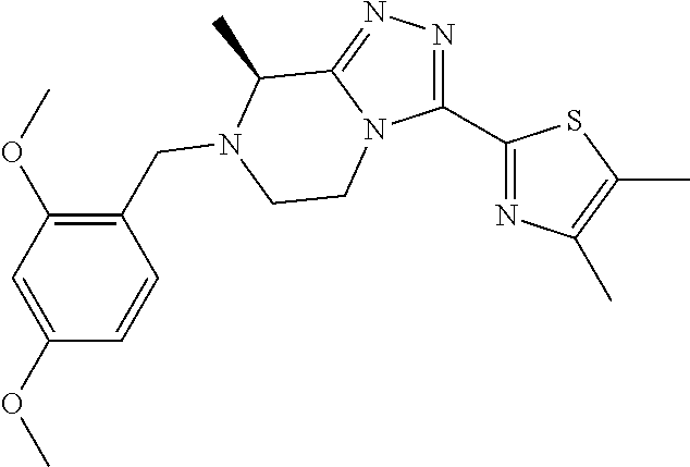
C1(CN2C(C)C3=NN=C(C4=NC(C)=C(C)S4)N3CC2)=C(OC)C=C(OC)C=C1
